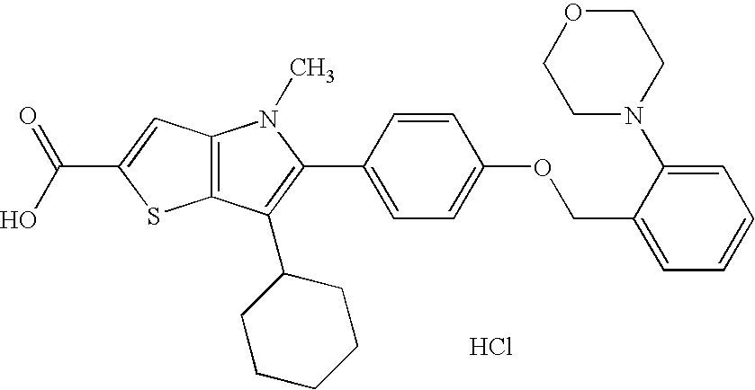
C12=C(C(C3CCCCC3)=C(C3=CC=C(OCC4=CC=CC=C4N4CCOCC4)C=C3)N1C)SC(C(O)=O)=C2.Cl
